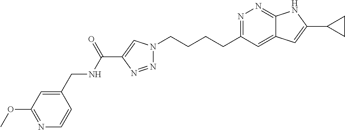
N1=C(CCCCN2N=NC(C(NCC3=CC(OC)=NC=C3)=O)=C2)C=C2C(=N1)NC(C1CC1)=C2
